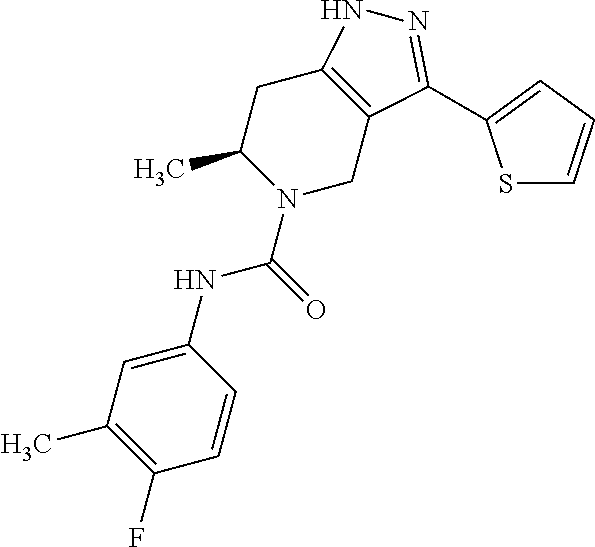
C1C2=C(CN(C(NC3=CC(C)=C(F)C=C3)=O)C1C)C(C1=CC=CS1)=NN2
